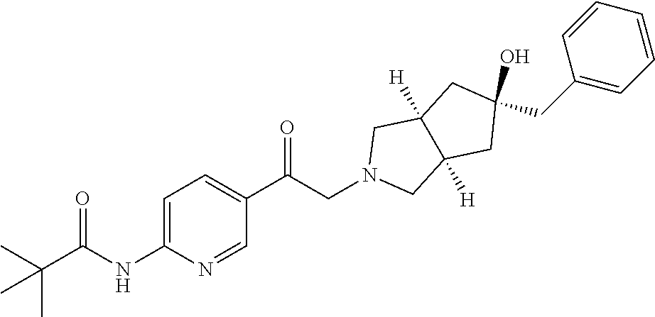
C1=C(C(CN2CC3([H])C([H])(C2)CC(CC2=CC=CC=C2)(O)C3)=O)C=NC(NC(C(C)(C)C)=O)=C1
